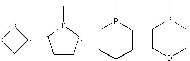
C1CCP1C.C1CCP(C)C1.C1CCCCP1C.C1COCCP1C
